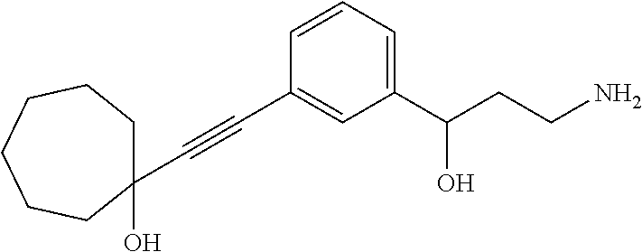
C1=CC=C(C(CCN)O)C=C1C#CC1(O)CCCCCC1
